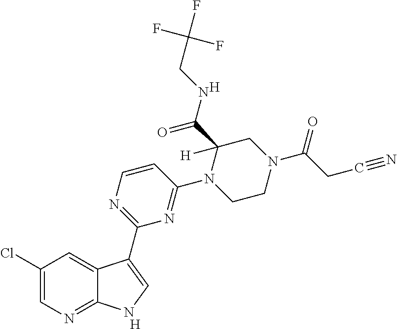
C1=CN=C(C2=CNC3=NC=C(Cl)C=C32)N=C1N1CCN(C(CC#N)=O)CC1(C(NCC(F)(F)F)=O)[H].[H].[H]
